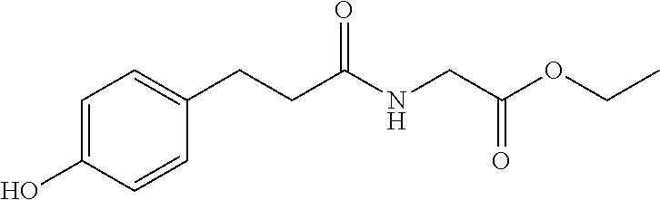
C1=C(O)C=CC(CCC(NCC(OCC)=O)=O)=C1
